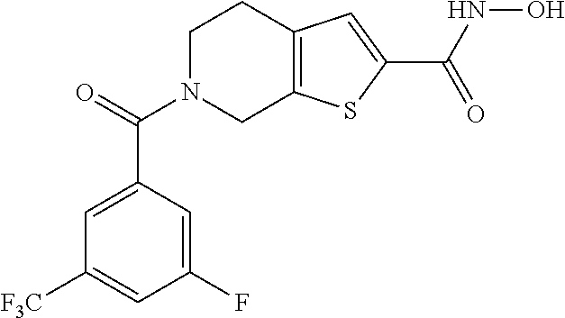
C1N(C(=O)C2=CC([F3C])=CC(F)=C2)CC2=C(C1)C=C(C(NO)=O)S2
